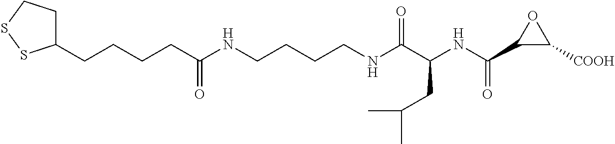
C1(CCCCC(NCCCCNC(C(NC(C2C([COOH])O2)=O)CC(C)C)=O)=O)CCSS1
